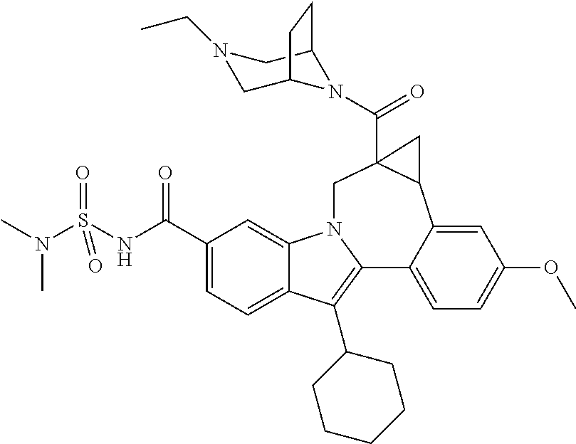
C1(C(NS(N(C)C)(=O)=O)=O)=CC=C2C(=C1)N1C(=C2C2CCCCC2)C2=CC=C(OC)C=C2C2C(C(=O)N3C4CN(CC)CC3CC4)(C1)C2
